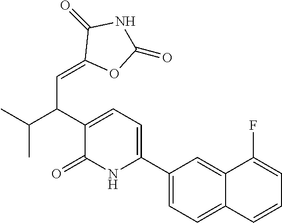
C1(C2=CC=C(C(C(C)C)C=C3OC(=O)NC3=O)C(=O)N2)=CC=C2C(=C1)C(F)=CC=C2
